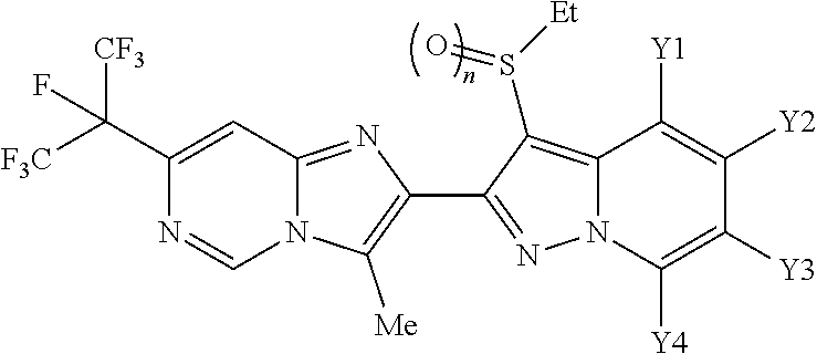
N12C(=NC(C3=NN4C(=C3S([Et])=O)C([Y1])=C([Y2])C([Y3])=C4[Y4])=C1[Me])C=C(C([F3C])([CF3])F)N=C2
